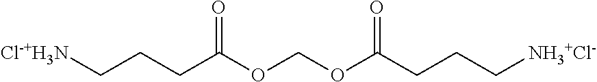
O(COC(CCC[Cl-+H3N])=O)C(CCC[NH3+Cl-])=O
